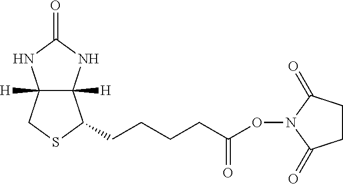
C1CC(=O)N(OC(CCCCC2C3([H])C([H])(NC(=O)N3)CS2)=O)C1=O
